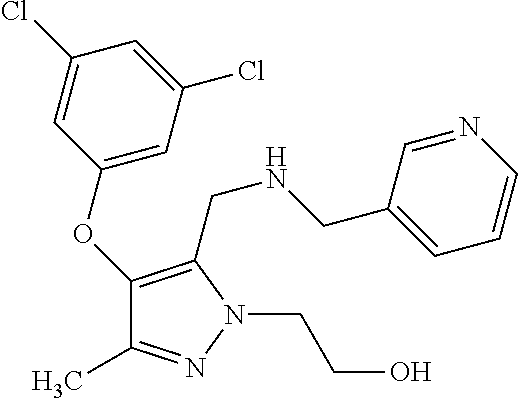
C1(OC2=C(CNCC3=CC=CN=C3)N(CCO)N=C2C)=CC(Cl)=CC(Cl)=C1
